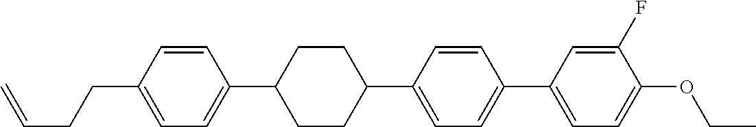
C1=CC(CCC=C)=CC=C1C1CCC(C2=CC=C(C3=CC=C(OCC)C(F)=C3)C=C2)CC1
